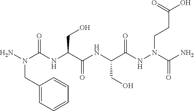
C1(CN(N)C(NC(C(NC(C(NN(C(N)=O)CCC(O)=O)=O)CO)=O)CO)=O)=CC=CC=C1
